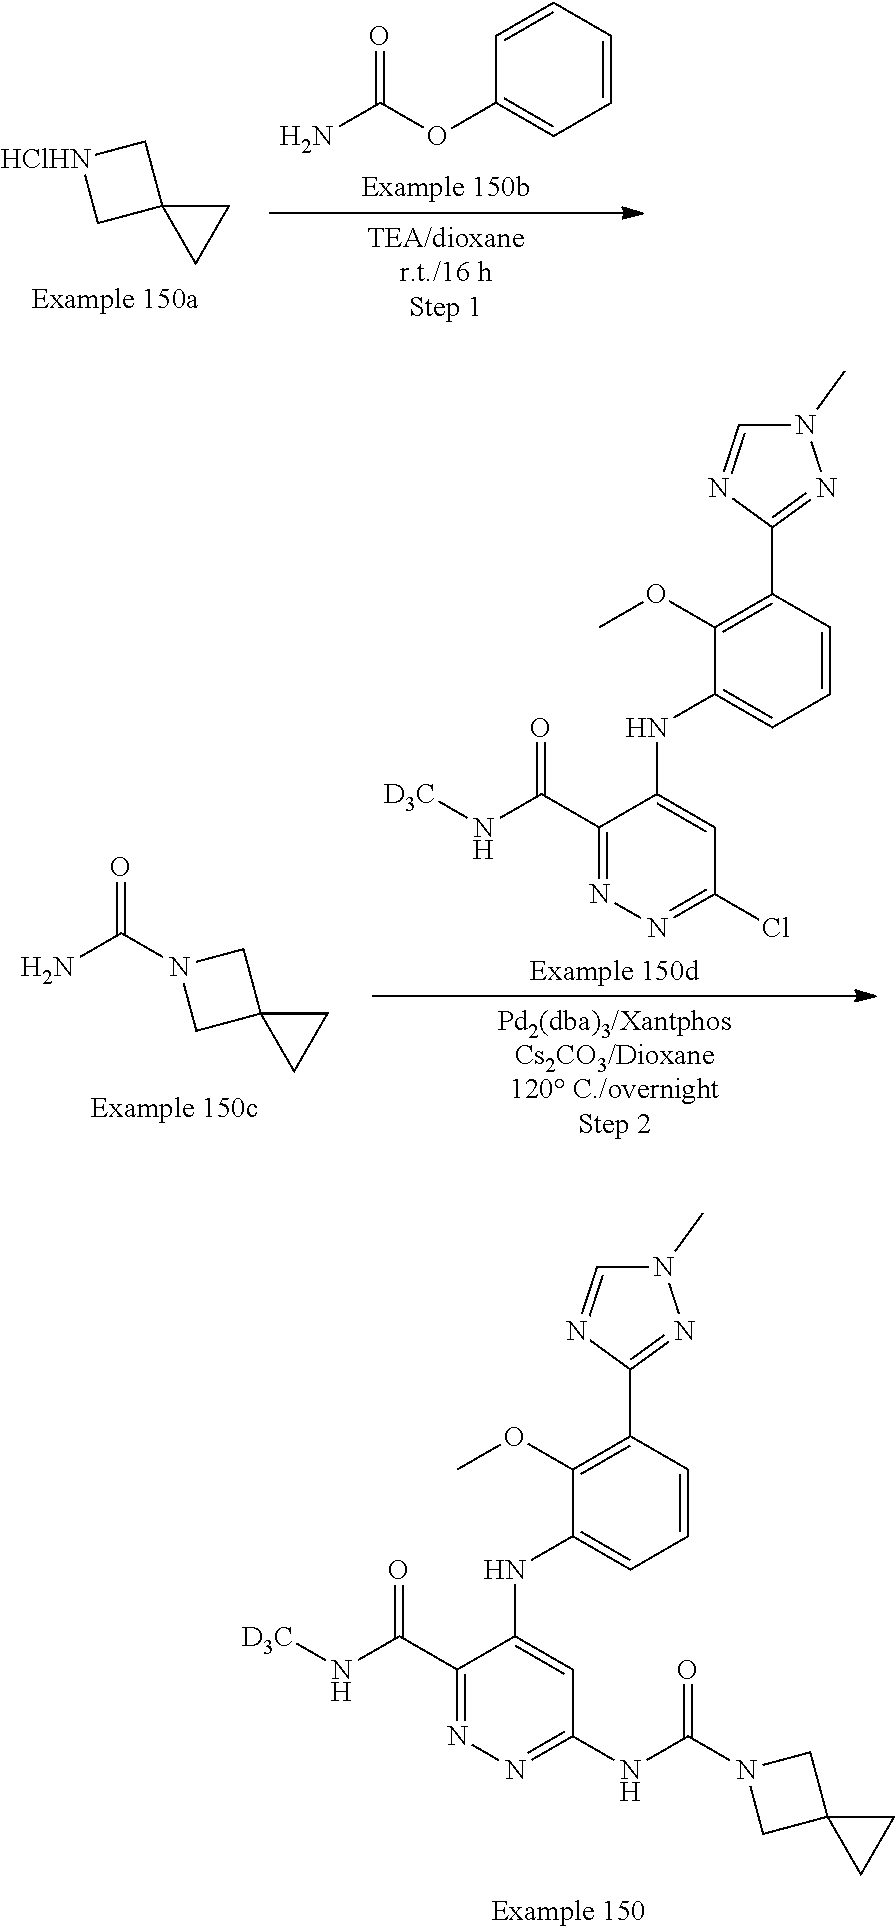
C12(CC1)C[HClHN]C2.C1=CC=CC=C1OC(N)=O.C(N)(=O)N1CC2(CC2)C1.C1(C(N[D3C])=O)=NN=C(Cl)C=C1NC1=CC=CC(C2=NN(C)C=N2)=C1OC.C1(C(N[D3C])=O)=NN=C(NC(=O)N2CC3(CC3)C2)C=C1NC1=CC=CC(C2=NN(C)C=N2)=C1OC
